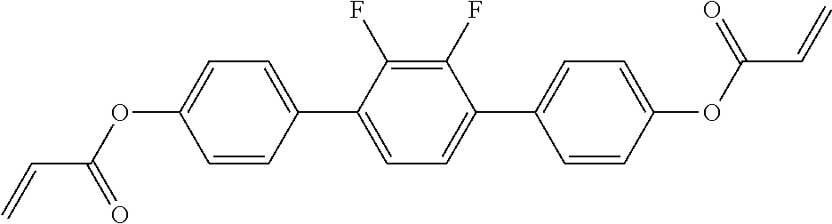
C1=CC(C2=CC=C(C3=CC=C(OC(C=C)=O)C=C3)C(F)=C2F)=CC=C1OC(C=C)=O
